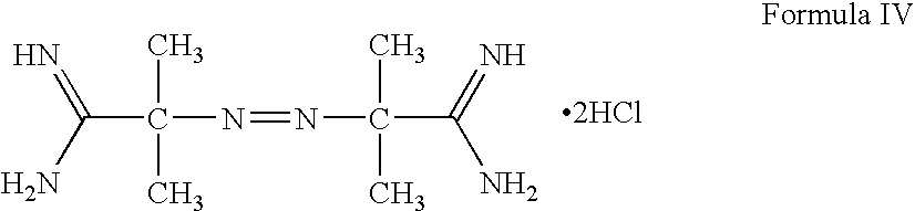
C(C(N=NC(C(N)=N)(C)C)(C)C)(N)=N.[2HCl]
